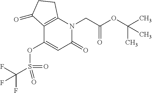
C12=C(C(OS(=O)(=O)C(F)(F)F)=CC(=O)N1CC(OC(C)(C)C)=O)C(=O)CC2
